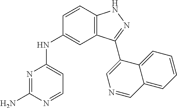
N1=C(N)N=CC=C1NC1=CC2=C(C=C1)NN=C2C1=CN=CC2=CC=CC=C12
